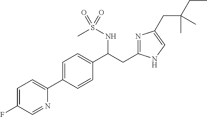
C1=C(F)C=NC(C2=CC=C(C(CC3=NC(CC(CC)(C)C)=CN3)NS(=O)(C)=O)C=C2)=C1
